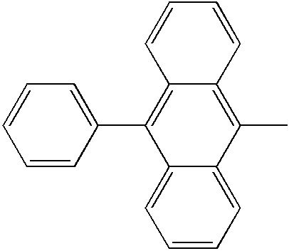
C1=CC(C2=C3C(=C(C)C4=CC=CC=C24)C=CC=C3)=CC=C1
